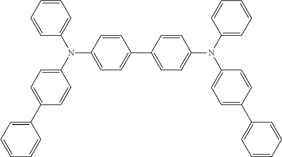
C1=CC=CC(N(C2=CC=C(C3=CC=CC=C3)C=C2)C2=CC=C(C3=CC=C(N(C4=CC=CC=C4)C4=CC=C(C5=CC=CC=C5)C=C4)C=C3)C=C2)=C1
